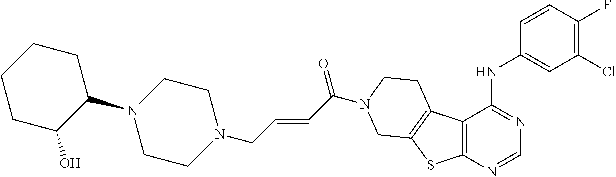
C1=CC(F)=C(Cl)C=C1NC1=NC=NC2=C1C1=C(S2)CN(C(C=CCN2CCN(C3CCCCC3O)CC2)=O)CC1
